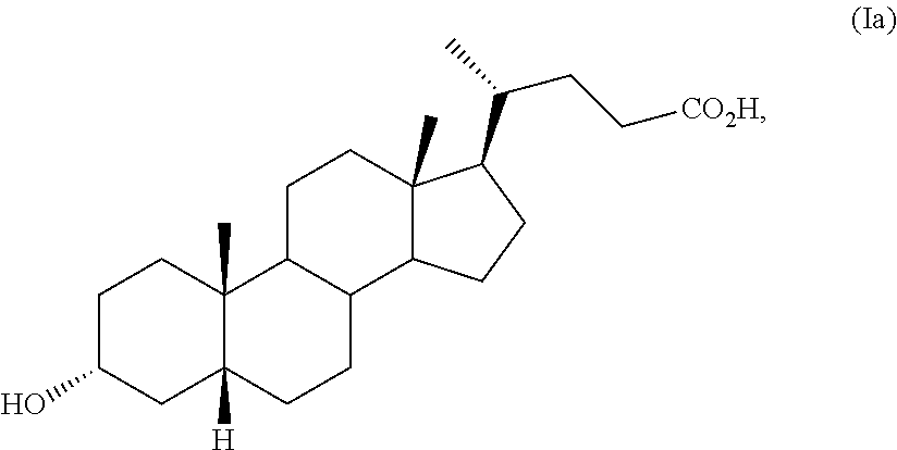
C1C(O)CC2([H])C(C)(C1)C1C(CC2)C2C(C)(CC1)C(C(CC[CO2H])C)CC2
